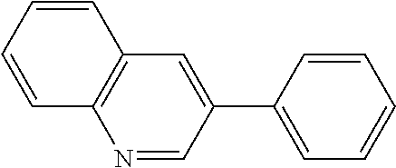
N1=CC(C2=CC=CC=C2)=CC2=C1C=CC=C2
